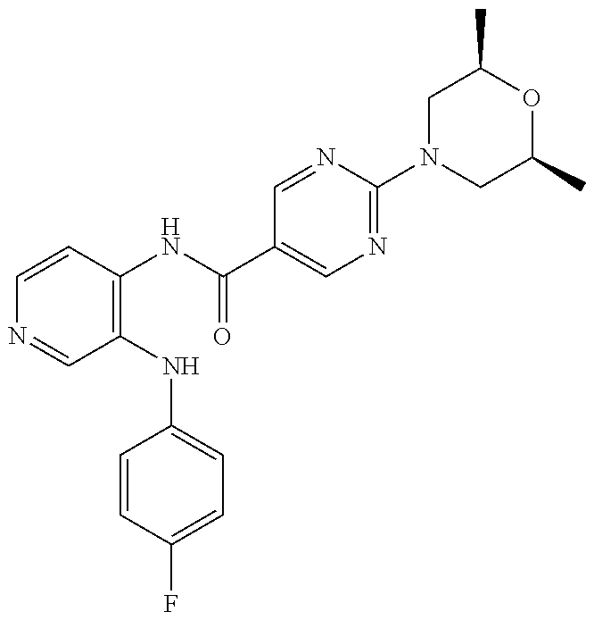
C1=CC(NC(C2=CN=C(N3CC(C)OC(C)C3)N=C2)=O)=C(NC2=CC=C(F)C=C2)C=N1
